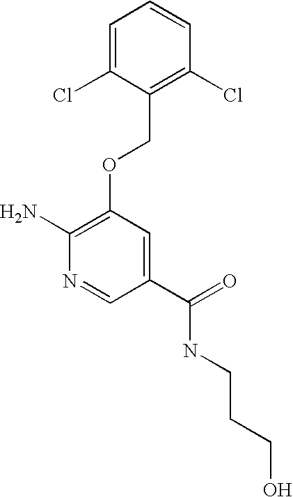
C(NC(C1=CC(OCC2=C(Cl)C=CC=C2Cl)=C(N)N=C1)=O)CCO
